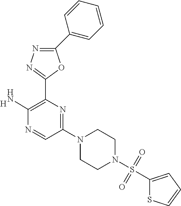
C1(C2=CC=CC=C2)=NN=C(C2=C(N)N=CC(N3CCN(S(C4=CC=CS4)(=O)=O)CC3)=N2)O1.[H]
